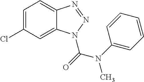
C1=C(Cl)C=C2C(=C1)N=NN2C(=O)N(C1=CC=CC=C1)C
